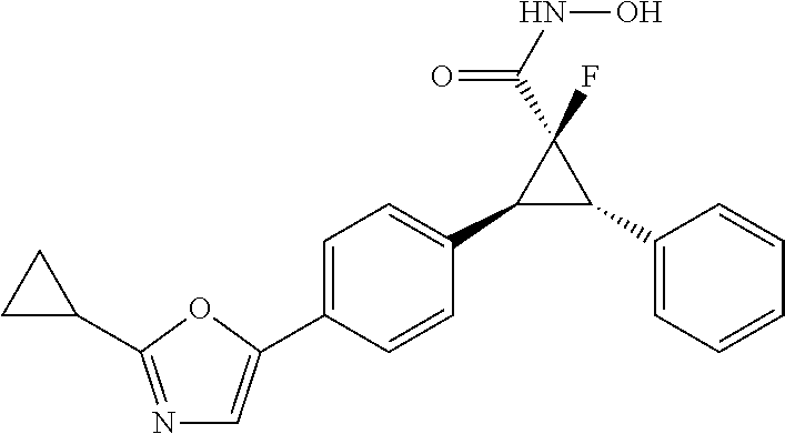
C1(C2C(C3=CC=C(C4=CN=C(C5CC5)O4)C=C3)C2(C(=O)NO)F)=CC=CC=C1
